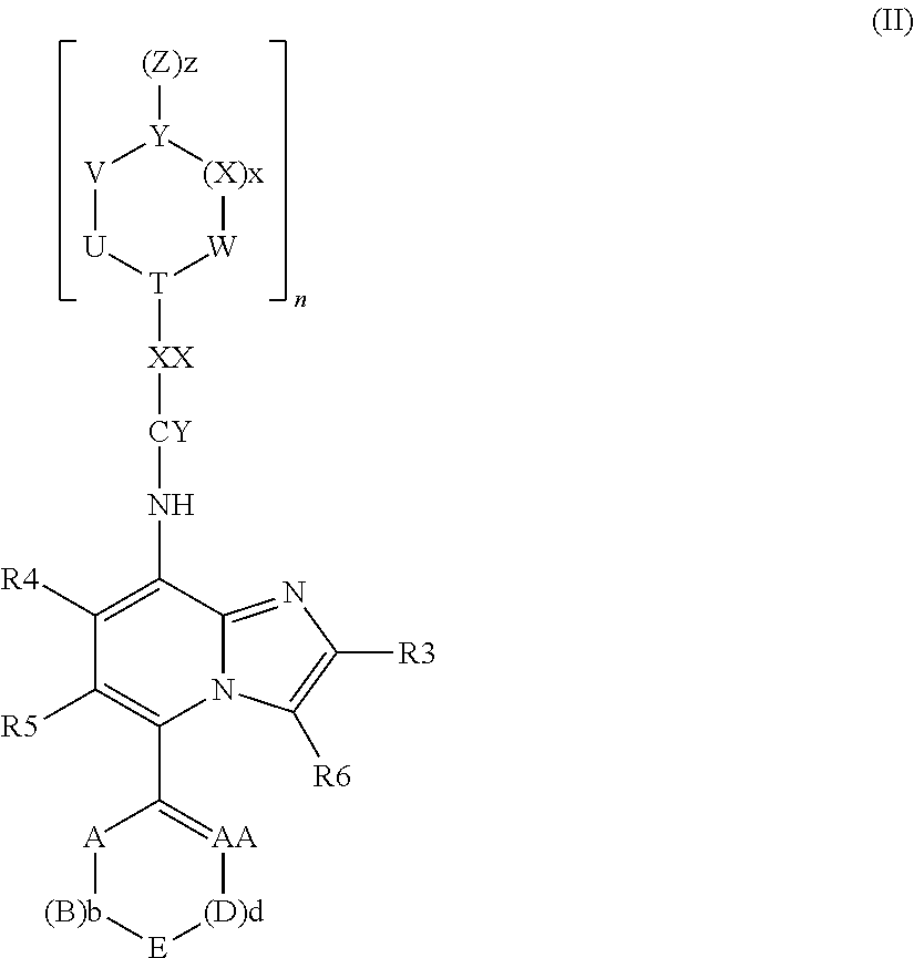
C1([R4])=C(N[CY][XX][T]2[W][(X)x][Y]([(Z)z])[V][U]2)C2=NC([R3])=C([R6])N2C(C2=[AA][(D)d][E][(B)b][A]2)=C1[R5]
